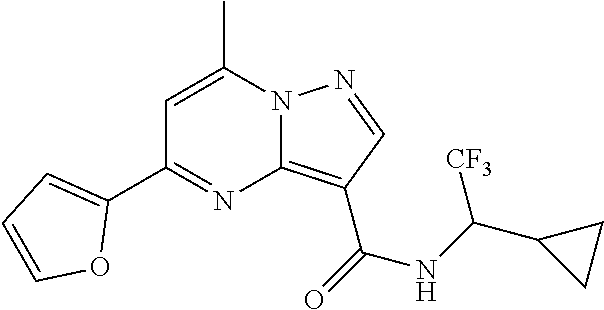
C1=C(C)N2C(=C(C(=O)NC(C3CC3)[CF3])C=N2)N=C1C1=CC=CO1
